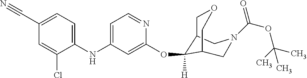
C1(NC2=CC=NC(OC3([H])C4COCC3CN(C(OC(C)(C)C)=O)C4)=C2)=CC=C(C#N)C=C1Cl
